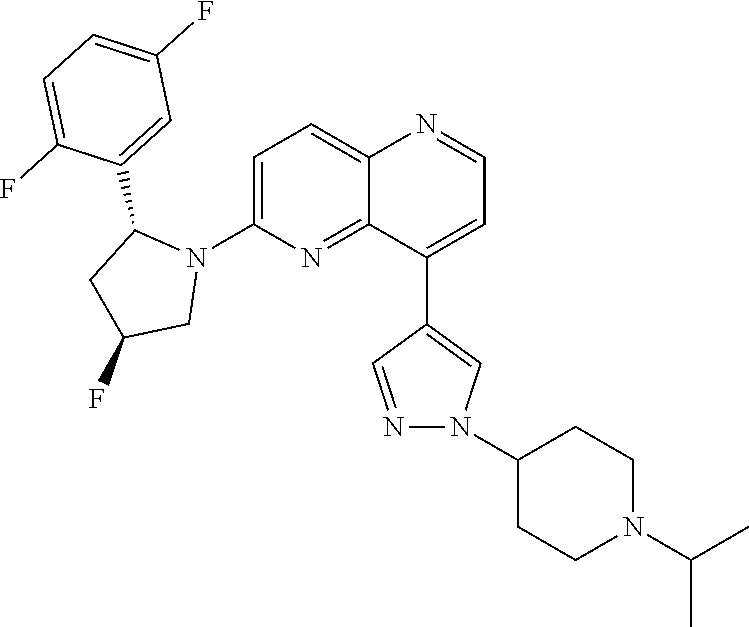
C1=C(N2C(C3=CC(F)=CC=C3F)CC(F)C2)N=C2C(=C1)N=CC=C2C1=CN(C2CCN(C(C)C)CC2)N=C1
